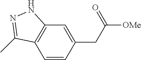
C1=CC(CC([OMe])=O)=CC2=C1C(C)=NN2
